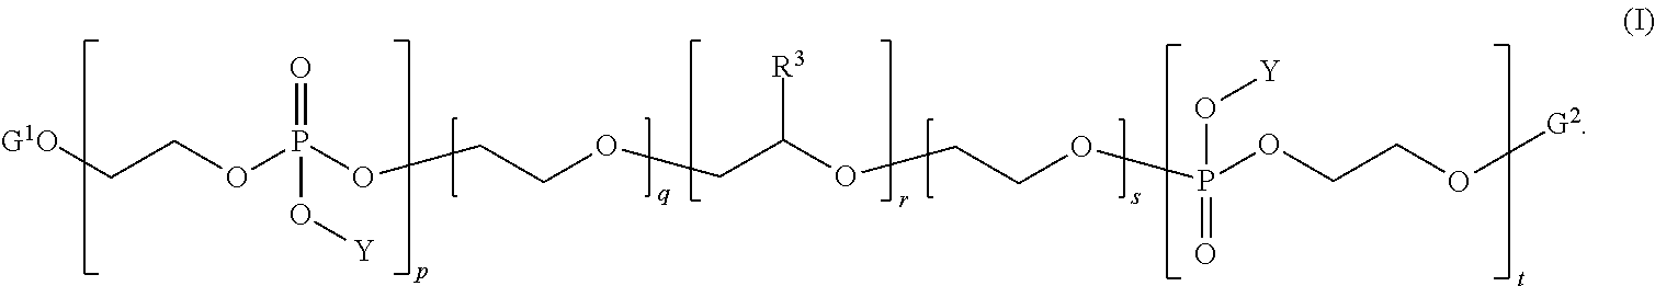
[G1O]CCOP(OCCOCC(OCCOP(=O)(O[Y])OCCO[G2])[R3])(=O)O[Y]
